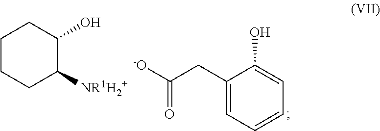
C1CCC([NR1H2+])C(O)C1.C1=C(CC([-O])=O)C(O)=CC=C1
